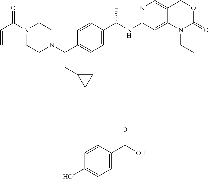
C(C(N1CCN(C(C2=CC=C(C(NC3=NC=C4C(=C3)N(CC)C(=O)OC4)C)C=C2)CC2CC2)CC1)=O)=C.C1=CC(C(O)=O)=CC=C1O
